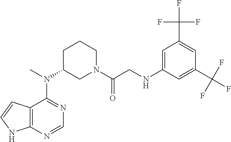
N(C1CN(C(CNC2=CC(C(F)(F)F)=CC(C(F)(F)F)=C2)=O)CCC1)(C1=NC=NC2=C1C=CN2)C
